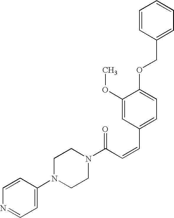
C1(N2CCN(C(C=CC3=CC=C(OCC4=CC=CC=C4)C(OC)=C3)=O)CC2)=CC=NC=C1
